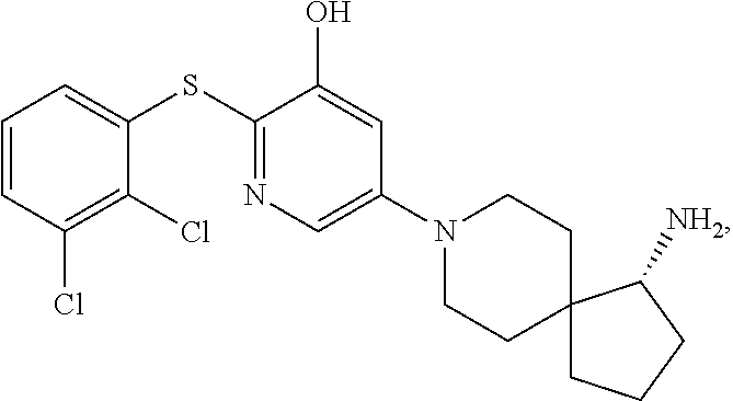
S(C1=NC=C(N2CCC3(CC2)CCCC3[NH2])C=C1O)C1=CC=CC(Cl)=C1Cl
